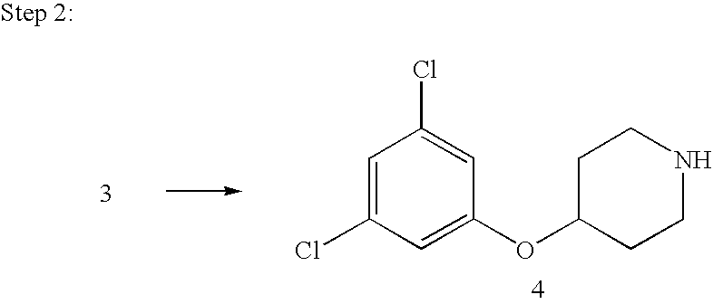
C1=C(Cl)C=C(OC2CCNCC2)C=C1Cl
